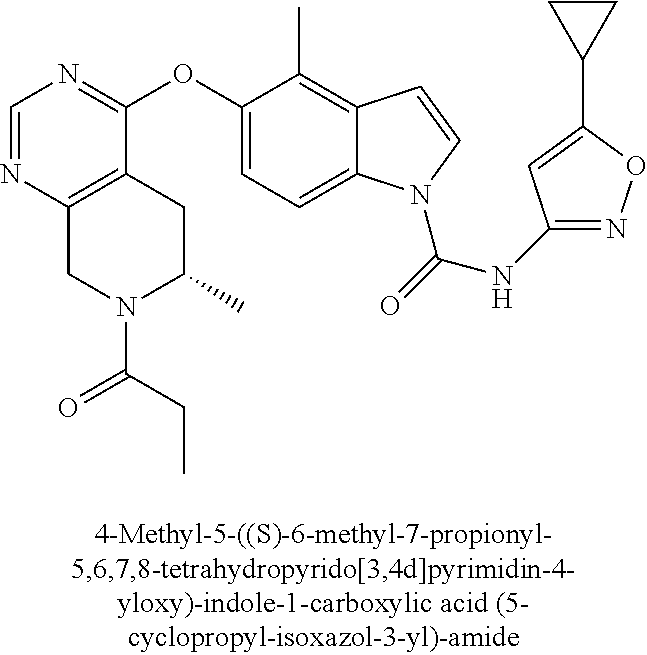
C1=NC2=C(C(OC3=CC=C4C(=C3C)C=CN4C(=O)NC3=NOC(C4CC4)=C3)=N1)CC(C)N(C(CC)=O)C2
